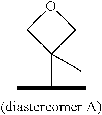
O1CC(C(C)C)(C)C1.[(diastereomer A)]
